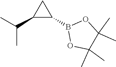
B1(C2C(C(C)C)C2)OC(C)(C)C(C)(C)O1
